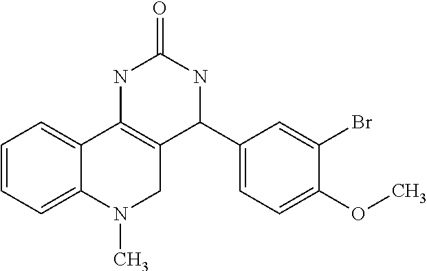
C1=CC=C2C(=C1)C1=C(CN2C)C(C2=CC=C(OC)C(Br)=C2)NC(=O)N1
